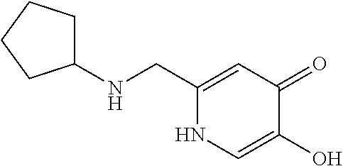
C1(CNC2CCCC2)=CC(=O)C(O)=CN1
